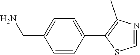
C1=CC(C2=C(C)N=CS2)=CC=C1CN
